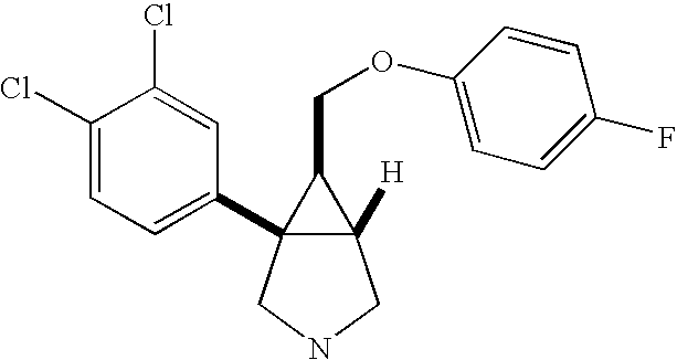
C12([H])C(C3=CC=C(Cl)C(Cl)=C3)(CNC1)C2COC1=CC=C(F)C=C1
